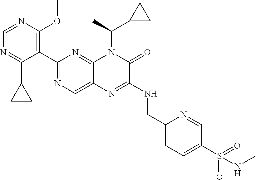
C1=NC(OC)=C(C2=NC=C3C(=N2)N(C(C)C2CC2)C(=O)C(NCC2=CC=C(S(=O)(=O)NC)C=N2)=N3)C(C2CC2)=N1
